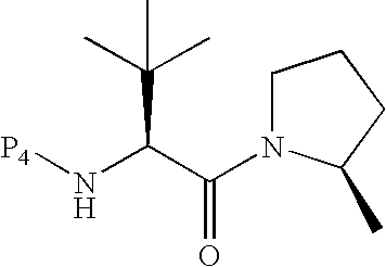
[P4]NC(C(=O)N1CCCC1C)C(C)(C)C
